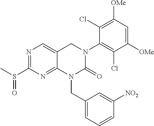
C1(S(C)=O)=NC=C2C(=N1)N(CC1=CC=CC([NO2])=C1)C(=O)N(C1=C(Cl)C([OMe])=CC([OMe])=C1Cl)C2
